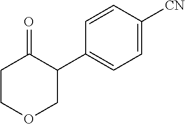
C1COCC(C2=CC=C([CN])C=C2)C1=O
